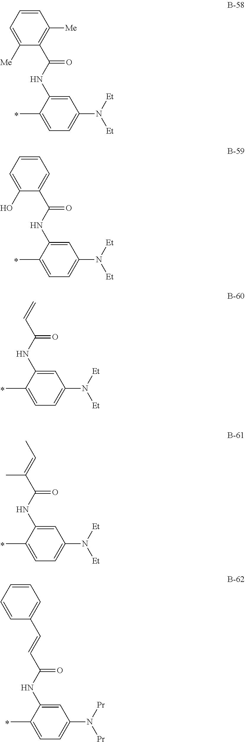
CC1=CC=C(N([Et])[Et])C=C1NC(C1=C([Me])C=CC=C1[Me])=O.CC1=CC=C(N([Et])[Et])C=C1NC(C1=CC=CC=C1O)=O.CC1=CC=C(N([Et])[Et])C=C1NC(C=C)=O.CC1=CC=C(N([Et])[Et])C=C1NC(C(=CC)C)=O.CC1=CC=C(N([Pr])[Pr])C=C1NC(C=CC1=CC=CC=C1)=O
